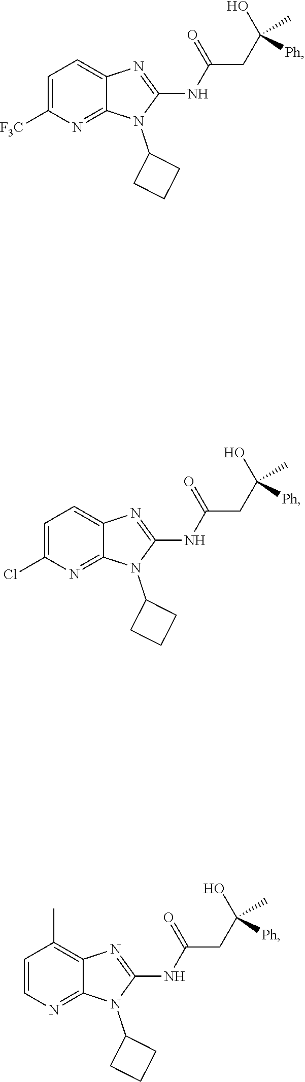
N(C1=NC2=CC=C([F3C])N=C2N1C1CCC1)C(CC([Ph])(O)C)=O.N(C1=NC2=CC=C(Cl)N=C2N1C1CCC1)C(CC([Ph])(O)C)=O.N(C1=NC2=C(C)C=CN=C2N1C1CCC1)C(CC([Ph])(O)C)=O
